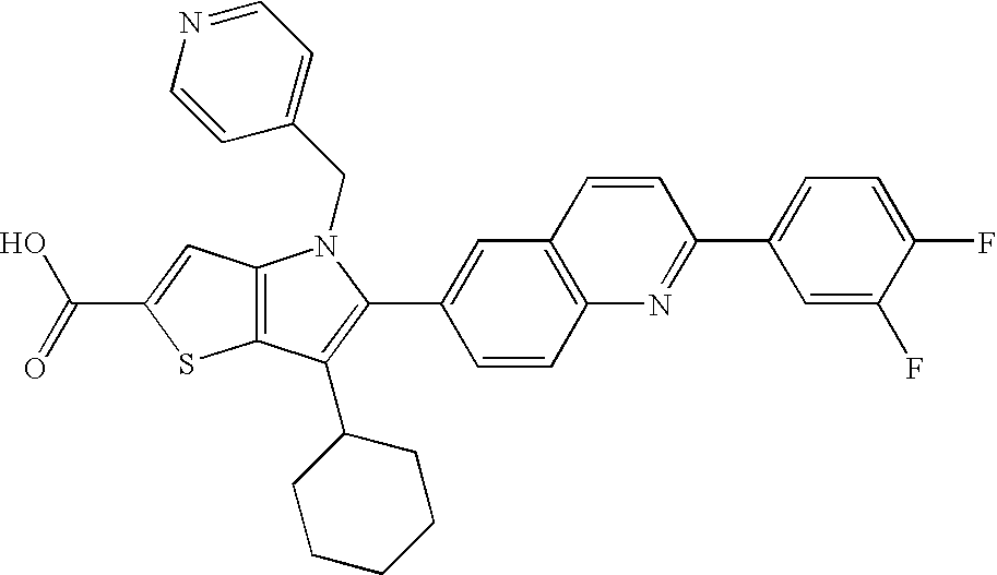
C(C1=CC2=C(S1)C(C1CCCCC1)=C(C1=CC3=C(C=C1)N=C(C1=CC=C(F)C(F)=C1)C=C3)N2CC1=CC=NC=C1)(=O)O
